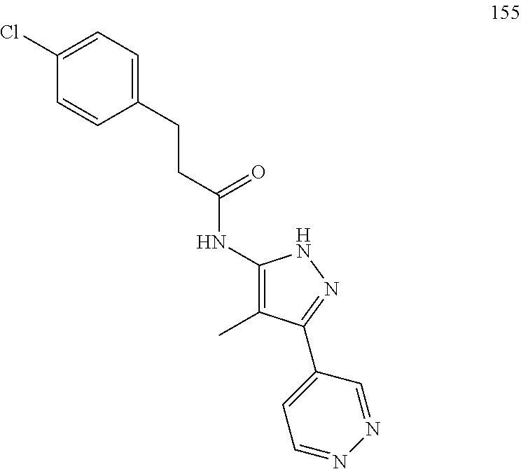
C1(CCC(NC2=C(C)C(C3=CC=NN=C3)=NN2)=O)=CC=C(Cl)C=C1
